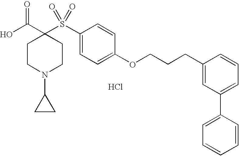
Cl.OC(C1(S(C2=CC=C(OCCCC3=CC(C4=CC=CC=C4)=CC=C3)C=C2)(=O)=O)CCN(C2CC2)CC1)=O
